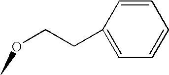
C1=CC(CCOC)=CC=C1
